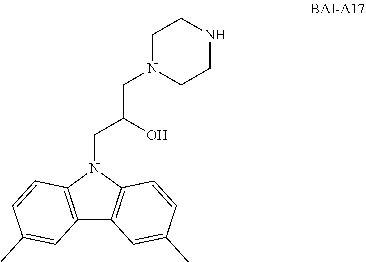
N1(CC(O)CN2CCNCC2)C2=C(C3=C1C=CC(C)=C3)C=C(C)C=C2
